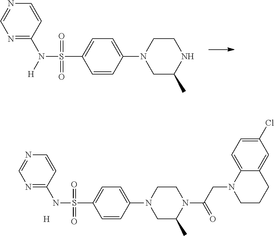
C1(N2CC(C)NCC2)=CC=C(S(N([H])C2=NC=NC=C2)(=O)=O)C=C1.C1(N2CC(C)N(C(CN3CCCC4=CC(Cl)=CC=C34)=O)CC2)=CC=C(S(NC2=NC=NC=C2)(=O)=O)C=C1.[H]
